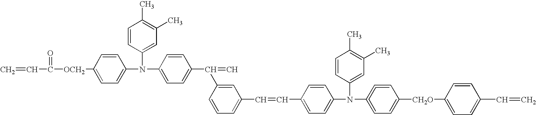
C=CC(=O)[OCH2]C1=CC=C(N(C2=CC(C)=C(C)C=C2)C2=CC=C(C(=C)C3=CC(C=CC4=CC=C(N(C5=CC(C)=C(C)C=C5)C5=CC=C([CH2O]C6=CC=C(C=C)C=C6)C=C=5)C=C4)=CC=C3)C=C2)C=C1
